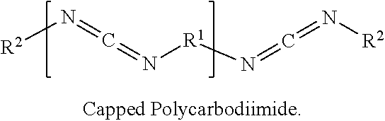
[R2]N=C=N[R1]N=C=N[R2]
